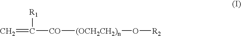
C=C([R1])[CO][(OCH2CH2)n]O[R2]
